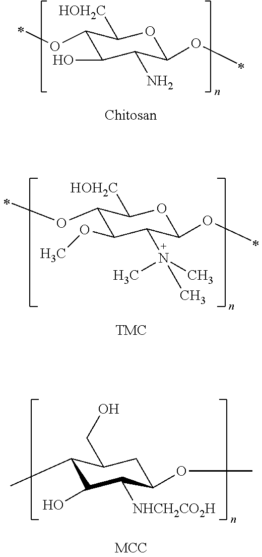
C1(OC)C(O)C(N)C(OC)OC1[HOH2C].C1(OC)C(OC)C(N(C)(C)C)C(OC)OC1[HOH2C].C1(C)C(O)C([NHCH2CO2H])C(OC)CC1CO
